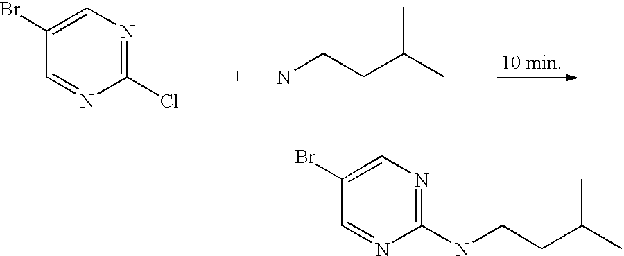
C1=C(Br)C=NC(Cl)=N1.NCCC(C)C.C1=NC(NCCC(C)C)=NC=C1Br
